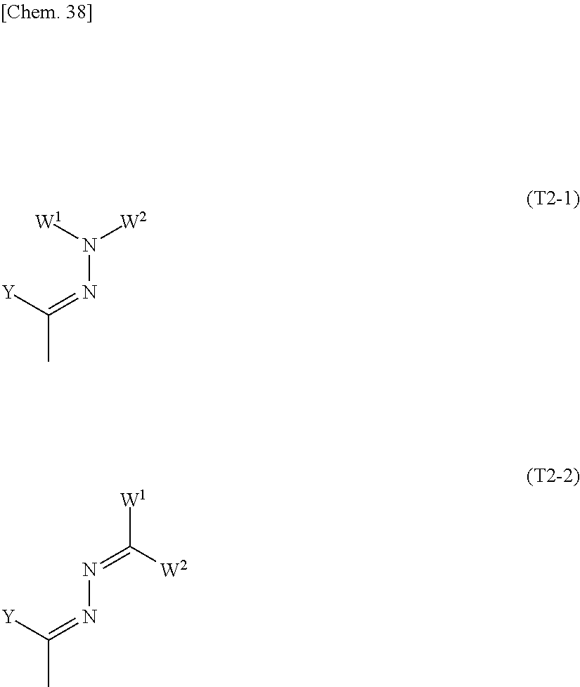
N(N=C(C)[Y])([W2])[W1].N(N=C(C)[Y])=C([W2])[W1]
